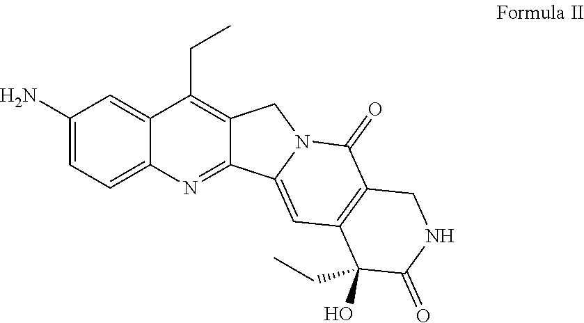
C1(N)=CC=C2C(=C1)C(CC)=C1C(=N2)C2=CC3=C(C(=O)N2C1)CNC(=O)C3(CC)O
